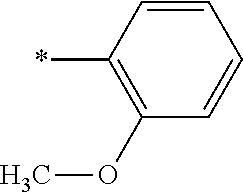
C1=CC(*)=C(OC)C=C1
